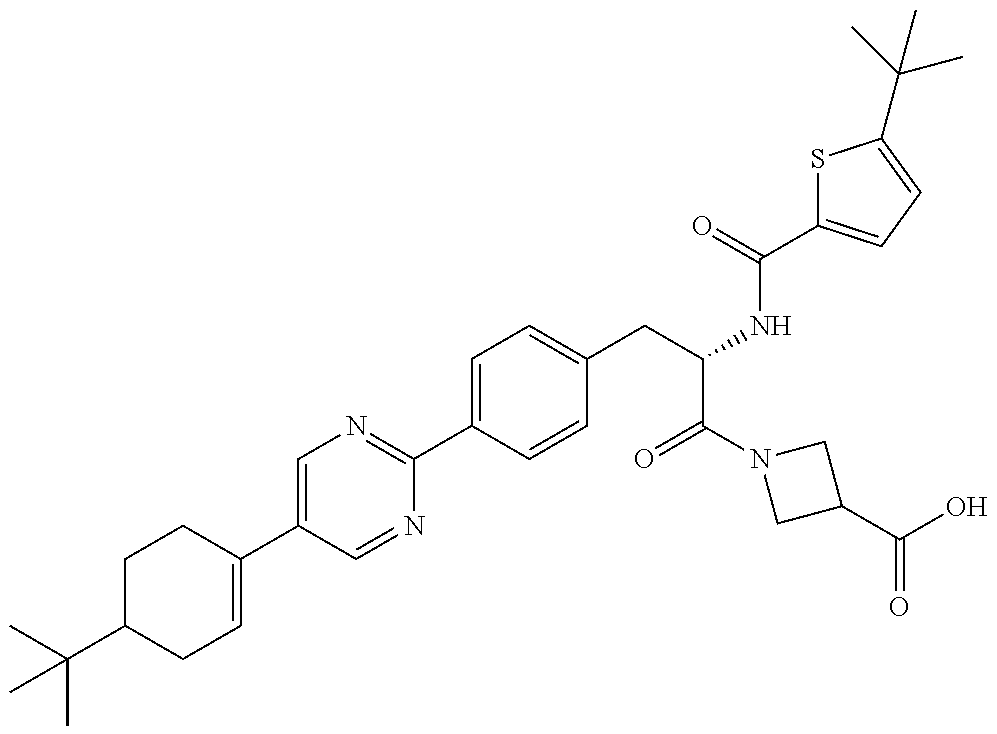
C1C(C(C)(C)C)CC=C(C2=CN=C(C3=CC=C(CC(C(=O)N4CC(C(=O)O)C4)NC(=O)C4=CC=C(C(C)(C)C)S4)C=C3)N=C2)C1
